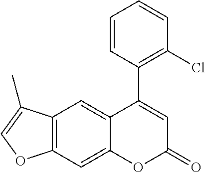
C12=C(C=C3C(=C1)C(C1=C(Cl)C=CC=C1)=CC(=O)O3)OC=C2C
